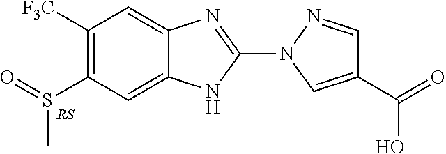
C1([F3C])=C(S(=O)C)C=C2C(=C1)N=C(N1C=C(C(=O)O)C=N1)N2
